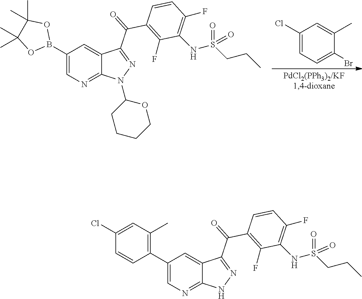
N1=C(C(C2=C(F)C(NS(CCC)(=O)=O)=C(F)C=C2)=O)C2=CC(B3OC(C)(C)C(C)(C)O3)=CN=C2N1C1CCCCO1.C1=C(Br)C(C)=CC(Cl)=C1.N1=C(C(C2=C(F)C(NS(CCC)(=O)=O)=C(F)C=C2)=O)C2=CC(C3=C(C)C=C(Cl)C=C3)=CN=C2N1
